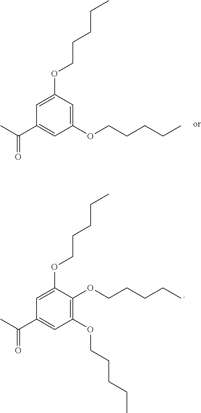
C1(OCCCCC)=CC(C(C)=O)=CC(OCCCCC)=C1.C1(OCCCCC)=CC(C(C)=O)=CC(OCCCCC)=C1OCCCCC
